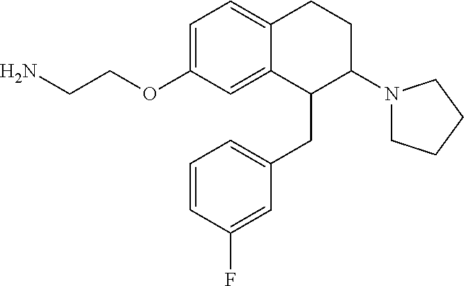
C1(CC2=CC=CC(F)=C2)C(N2CCCC2)CCC2=CC=C(OCCN)C=C12
